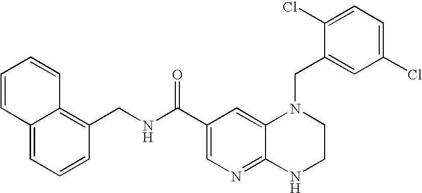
C1(Cl)=CC=C(Cl)C=C1CN1C2=CC(C(=O)NCC3=C4C(=CC=C3)C=CC=C4)=CN=C2NCC1
